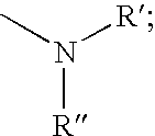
N([R])(C)[R]
